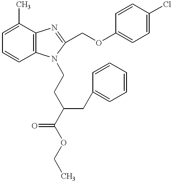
C1=C(C)C2=C(C=C1)N(CCC(C(OCC)=O)CC1=CC=CC=C1)C(COC1=CC=C(Cl)C=C1)=N2
